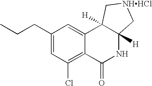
C1(CCC)=CC(Cl)=C2C(=C1)C1([H])C([H])(NC2=O)C[NHHCl]C1
